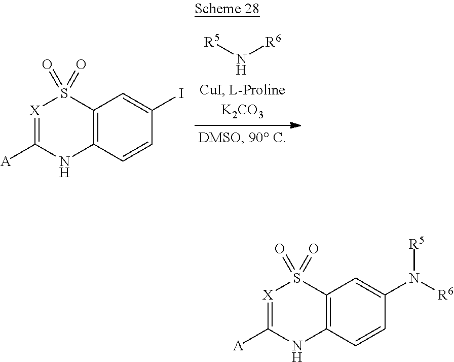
[X]1=C([A])NC2=C(S1(=O)=O)C=C(I)C=C2.[R5]N[R6].[X]1=C([A])NC2=C(S1(=O)=O)C=C(N([R6])[R5])C=C2
